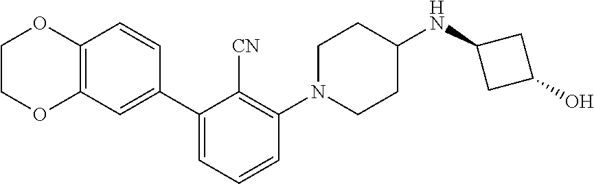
C1COC2=C(O1)C=CC(C1=CC=CC(N3CCC(NC4CC(O)C4)CC3)=C1[CN])=C2
